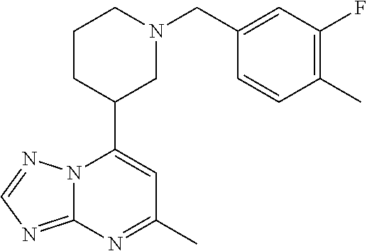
N12C(=NC=N1)N=C(C)C=C2C1CN(CC2=CC(F)=C(C)C=C2)CCC1
